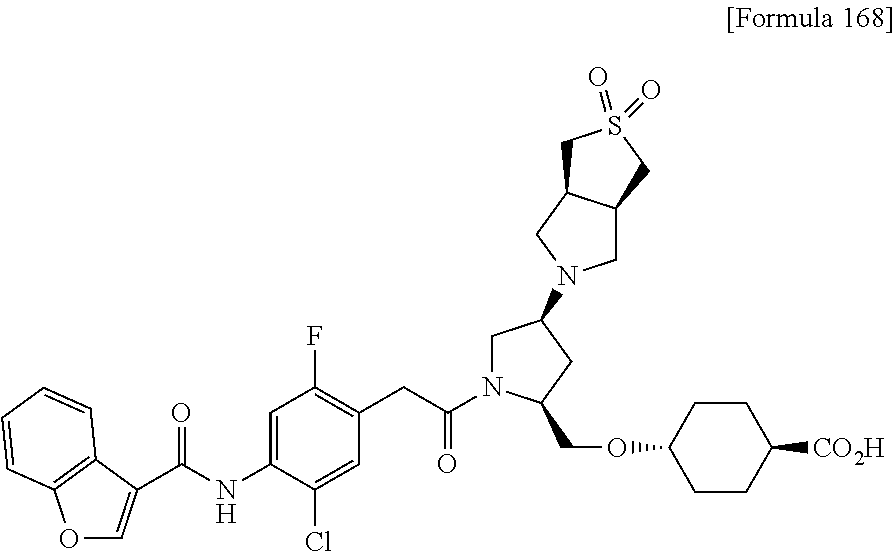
O1C=C(C(NC2=CC(F)=C(CC(=O)N3CC(N4CC5C(C4)CS(=O)(=O)C5)CC3COC3CCC([CO2H])CC3)C=C2Cl)=O)C2=C1C=CC=C2
